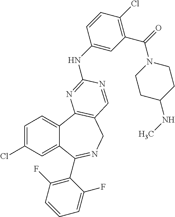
C1=C(Cl)C=C2C(=C1)C1=C(CN=C2C2=C(F)C=CC=C2F)C=NC(NC2=CC(C(N3CCC(NC)CC3)=O)=C(Cl)C=C2)=N1
